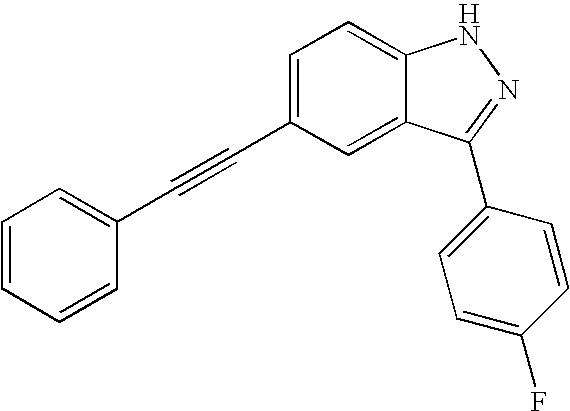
C1(C#CC2=CC=CC=C2)=CC=C2C(=C1)C(C1=CC=C(F)C=C1)=NN2
